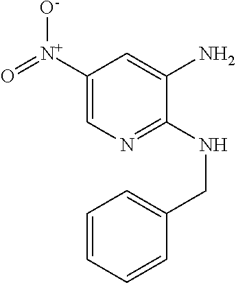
C1([N+](=O)[O-])=CN=C(NCC2=CC=CC=C2)C(N)=C1
